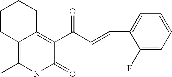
C1CC2=C(C)NC(=O)C(C(C=CC3=CC=CC=C3F)=O)=C2CC1
